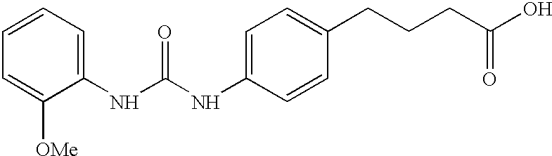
C1=CC=C([OMe])C(NC(NC2=CC=C(CCCC(O)=O)C=C2)=O)=C1
